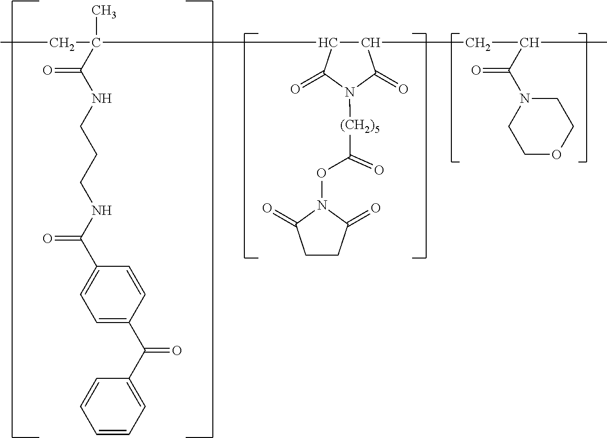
CCC(C)(C(NCCCNC(C1=CC=C(C(C2=CC=CC=C2)=O)C=C1)=O)=O)C1C(CC(C)C(=O)N2CCOCC2)C(=O)N([(CH2)5]C(ON2C(=O)CCC2=O)=O)C1=O
